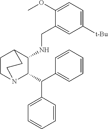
C1(NCC2=CC([t-Bu])=CC=C2OC)C(C(C2=CC=CC=C2)C2=CC=CC=C2)N2CCC1CC2
